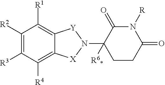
C1CC(=O)N([R])C(=O)C1(N1[Y]C2=C([R1])C([R2])=C([R3])C([R4])=C2[X]1)[R6*]
